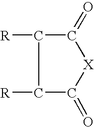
C1([R])C(=O)[X]C(=O)C1[R]
